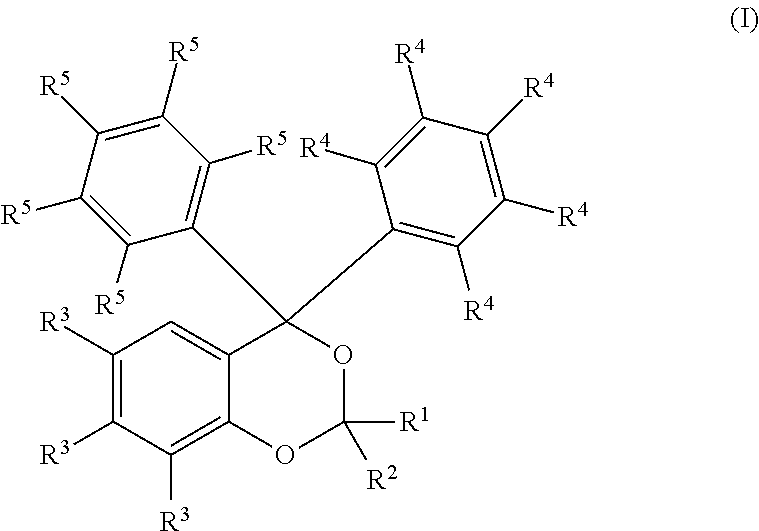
C1([R3])=C([R3])C([R3])=C2C(=C1)C(C1=C([R4])C([R4])=C([R4])C([R4])=C1[R4])(C1=C([R5])C([R5])=C([R5])C([R5])=C1[R5])OC([R1])([R2])O2
